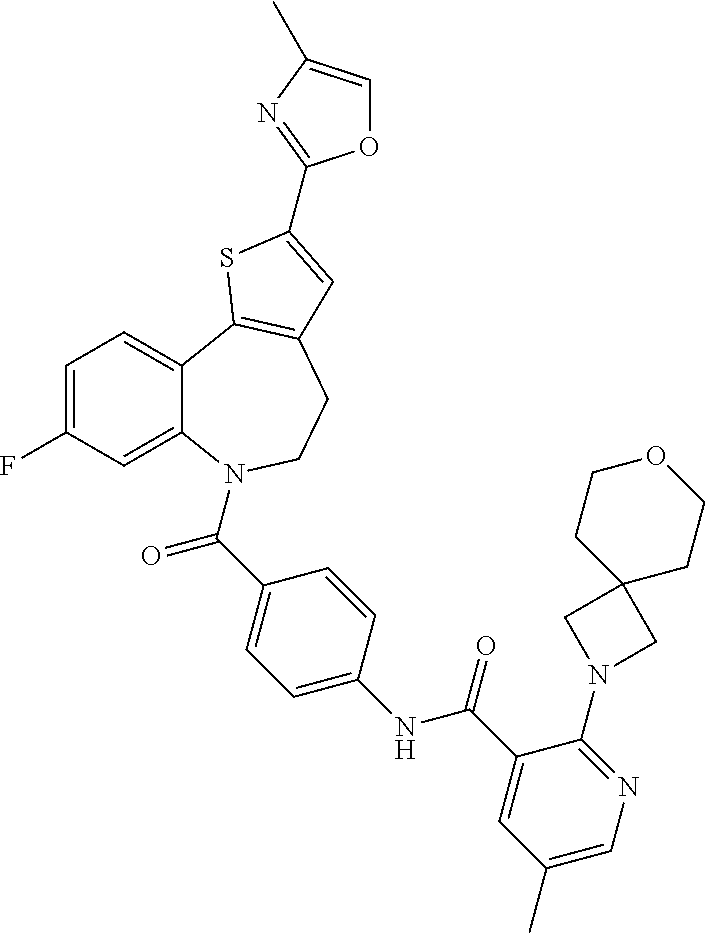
C1=C(F)C=C2C(=C1)C1=C(CCN2C(=O)C2=CC=C(NC(=O)C3=CC(C)=CN=C3N3CC4(C3)CCOCC4)C=C2)C=C(C2=NC(C)=CO2)S1
